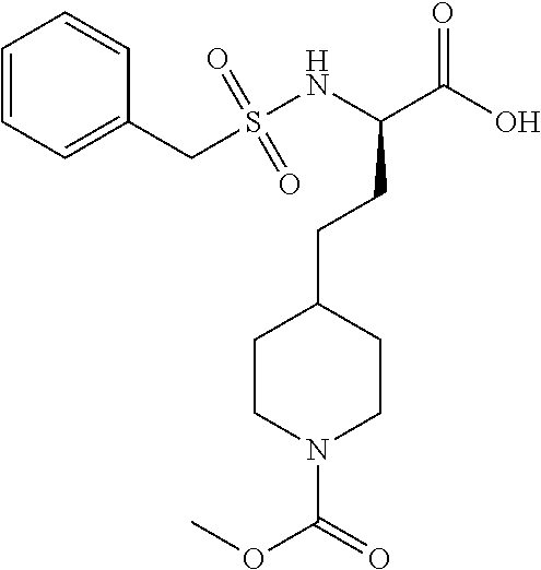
C1=CC=C(CS(NC(C(O)=O)CCC2CCN(C(=O)OC)CC2)(=O)=O)C=C1
